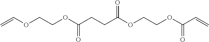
C=COCCOC(CCC(OCCOC(C=C)=O)=O)=O
